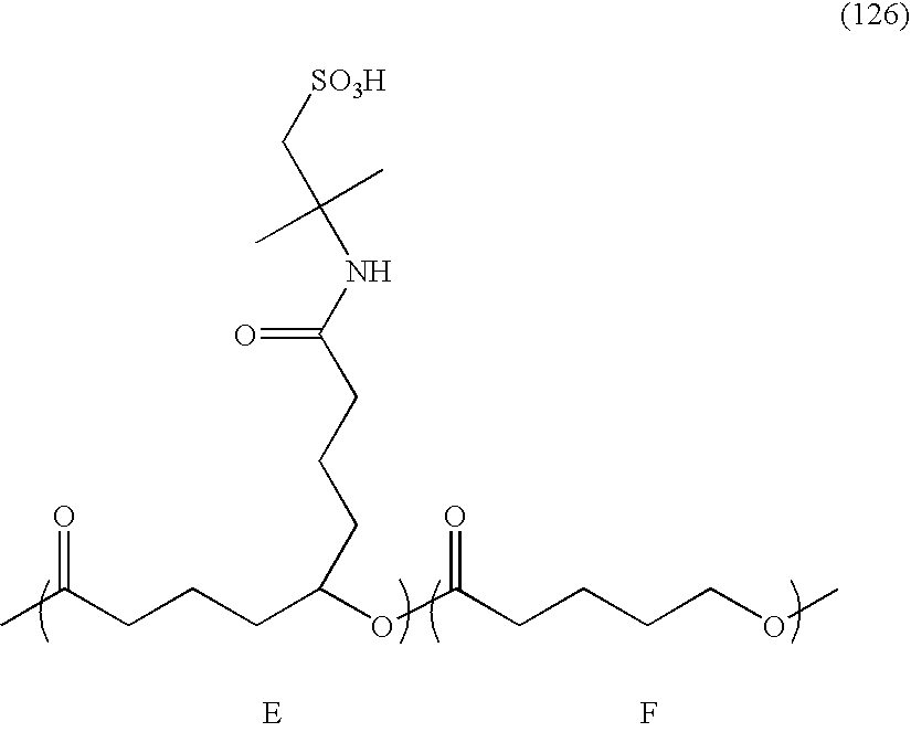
CC(CCCC(OC(CCCCOC)=O)CCCC(NC(C[SO3H])(C)C)=O)=O.F
